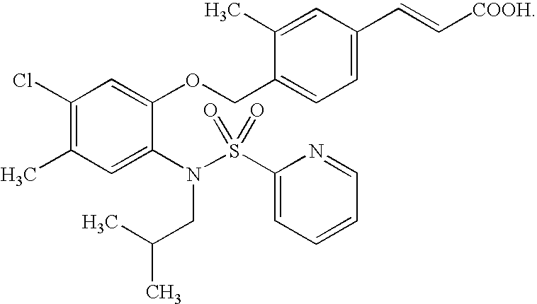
C1(Cl)=C(C)C=C(N(S(C2=CC=CC=N2)(=O)=O)CC(C)C)C(OCC2=CC=C(C=C[COOH])C=C2C)=C1
